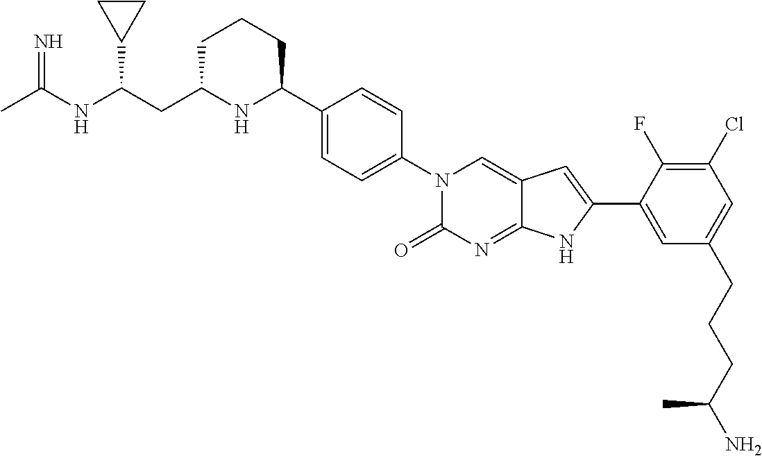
C1C(CC(NC(C)=N)C2CC2)NC(C2=CC=C(N3C(=O)N=C4C(=C3)C=C(C3=CC(CCCC(N)C)=CC(Cl)=C3F)N4)C=C2)CC1
